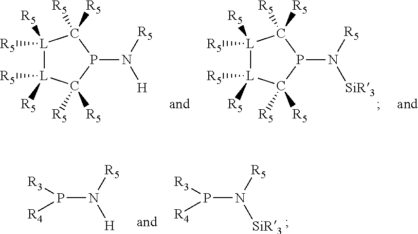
[L]1([R5])([R5])[L]([R5])([R5])C([R5])([R5])P(N([SiR3])[R5])C1([R5])[R5].[L]1([R5])([R5])[L]([R5])([R5])C([R5])([R5])P(N([H])[R5])C1([R5])[R5].[R4]P([R3])N([SiR3])[R5].[R4]P([R3])N([H])[R5]
